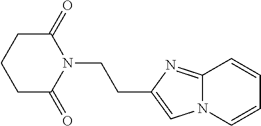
C1(=O)CCCC(=O)N1CCC1=CN2C(=N1)C=CC=C2
